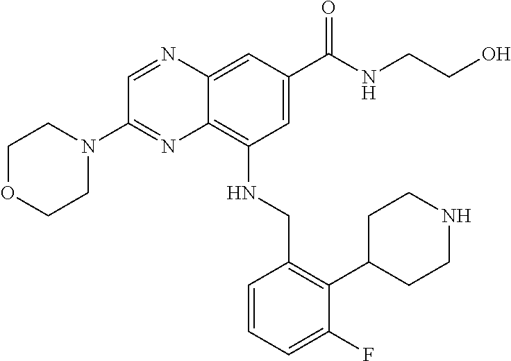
C1(NCC2=C(C3CCNCC3)C(F)=CC=C2)=C2C(=CC(C(NCCO)=O)=C1)N=CC(N1CCOCC1)=N2
